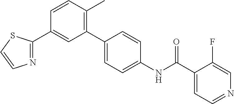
C1=CC(C)=C(C2=CC=C(NC(C3=CC=NC=C3F)=O)C=C2)C=C1C1=NC=CS1
